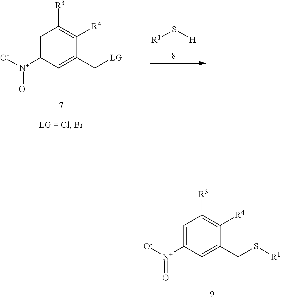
C1=C([N+]([O-])=O)C=C(CS[R1])C([R4])=C1[R3].C1=C([N+]([O-])=O)C=C(C[LG])C([R4])=C1[R3].[R1]S[H]
